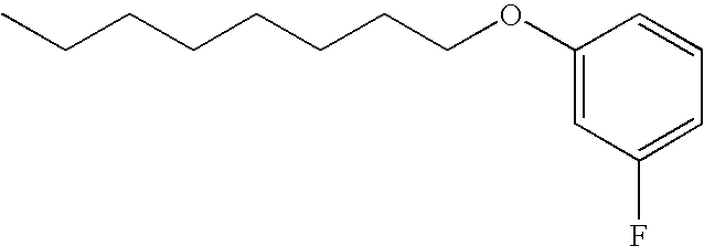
C1(OCCCCCCCC)=CC(F)=CC=C1
